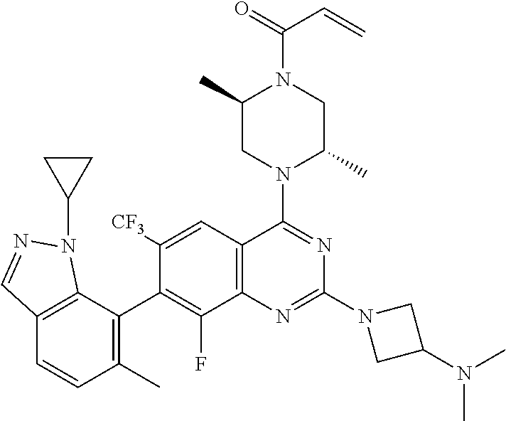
C12=C(C=C([CF3])C(C3=C(C)C=CC4=C3N(C3CC3)N=C4)=C1F)C(N1C(C)CN(C(=O)C=C)C(C)C1)=NC(N1CC(N(C)C)C1)=N2
